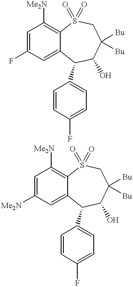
C1=C(F)C=C2C(=C1[Me2N])S(=O)(=O)CC([Bu])([Bu])C(O)C2C1=CC=C(F)C=C1.C1=C([Me2N])C=C2C(=C1[Me2N])S(=O)(=O)CC([Bu])([Bu])C(O)C2C1=CC=C(F)C=C1
